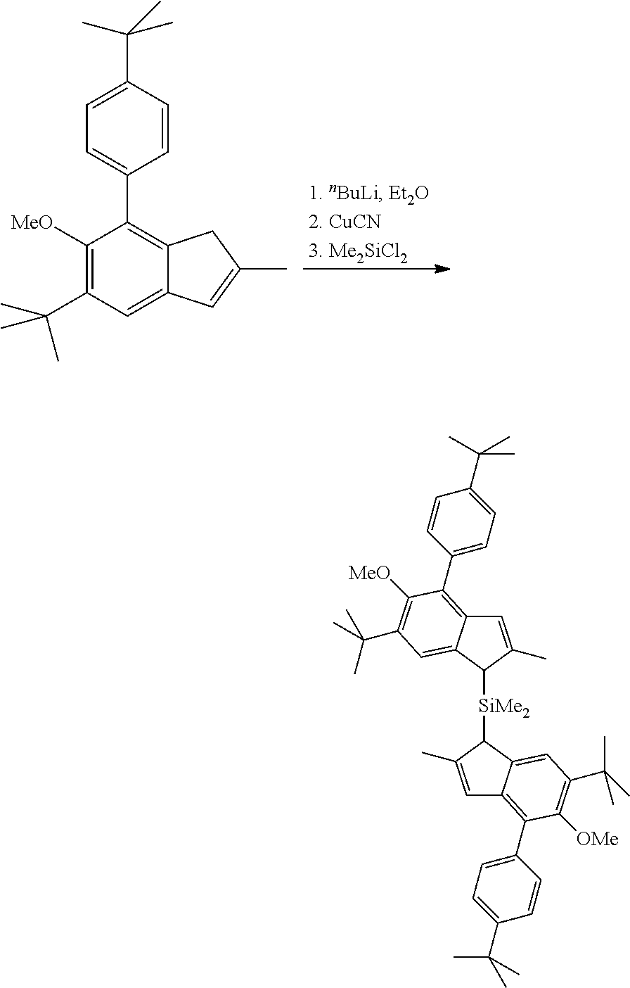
C12=CC(C(C)(C)C)=C([MeO])C(C3=CC=C(C(C)(C)C)C=C3)=C1CC(C)=C2.C1=C(C)C([SiMe2]C2C(C)=CC3=C(C4=CC=C(C(C)(C)C)C=C4)C([OMe])=C(C(C)(C)C)C=C23)C2=CC(C(C)(C)C)=C([MeO])C(C3=CC=C(C(C)(C)C)C=C3)=C12
